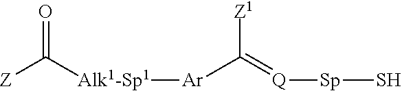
[Z]C([Alk1-Sp1][Ar]C(=[Q][Sp]S)[Z1])=O
